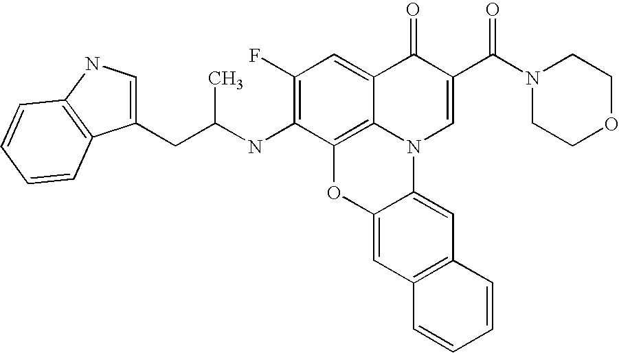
C1(F)=C(NC(CC2=CNC3=C2C=CC=C3)C)C2=C3C(=C1)C(=O)C(C(N1CCOCC1)=O)=CN3C1=CC3=C(C=C1O2)C=CC=C3
